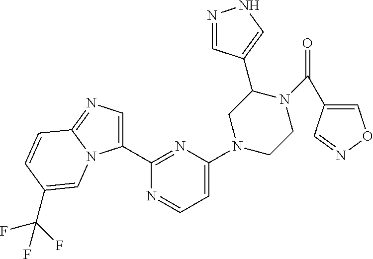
N1=CC(C2CN(C3=CC=NC(C4=CN=C5N4C=C(C(F)(F)F)C=C5)=N3)CCN2C(=O)C2=CON=C2)=CN1
